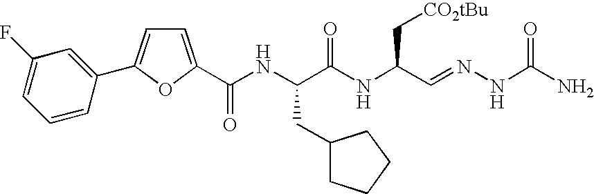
C1=CC(C2=CC=C(C(NC(C(NC(C=NNC(N)=O)C[CO2tBu])=O)CC3CCCC3)=O)O2)=CC(F)=C1
